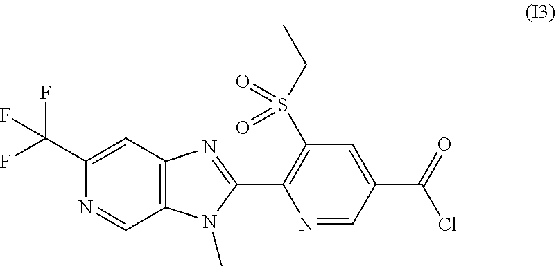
C1(C(F)(F)F)=CC2=C(C=N1)N(C)C(C1=C(S(CC)(=O)=O)C=C(C(=O)Cl)C=N1)=N2
